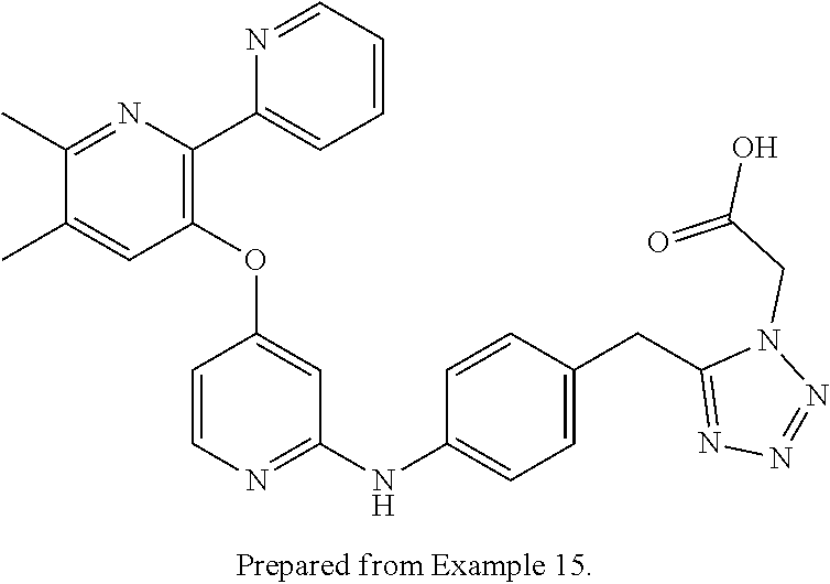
C1=CC=NC(C2=C(OC3=CC(NC4=CC=C(CC5=NN=NN5CC(O)=O)C=C4)=NC=C3)C=C(C)C(C)=N2)=C1
